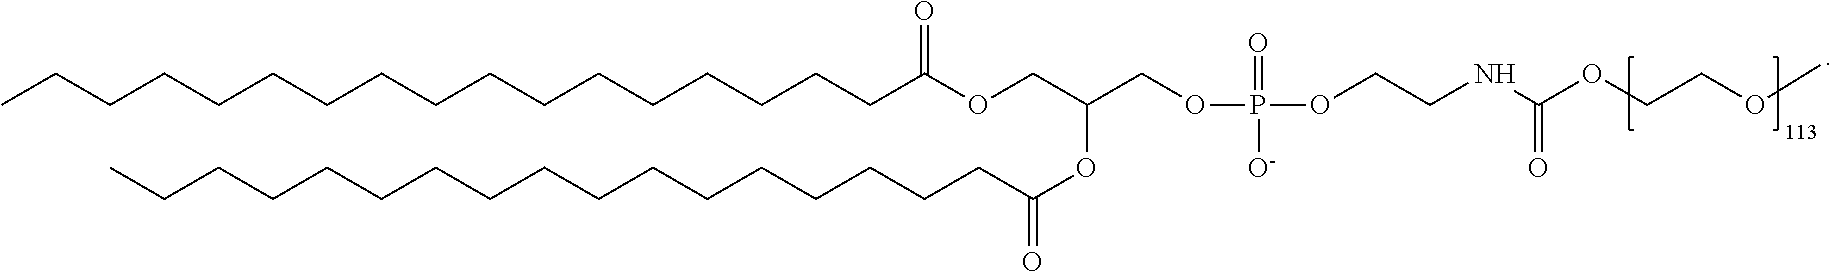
CCCCCCCCCCCCCCCCCC(OCC(OC(CCCCCCCCCCCCCCCCC)=O)COP(OCCNC(=O)OCCOC)(=O)[O-])=O
